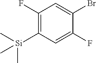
C1(F)=C([Si](C)(C)C)C=C(F)C(Br)=C1
